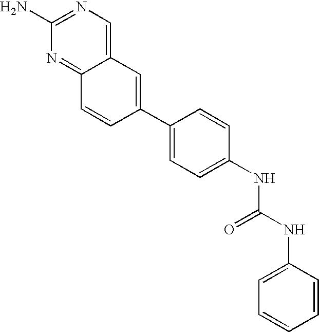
C12=CN=C(N)N=C1C=CC(C1=CC=C(NC(NC3=CC=CC=C3)=O)C=C1)=C2
